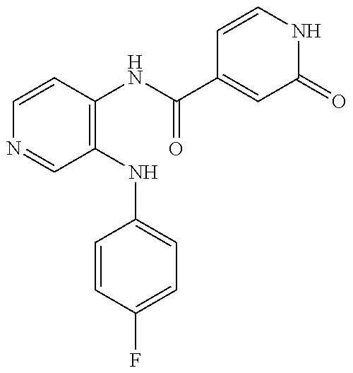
C1=CC(NC(C2=CC(=O)NC=C2)=O)=C(NC2=CC=C(F)C=C2)C=N1
